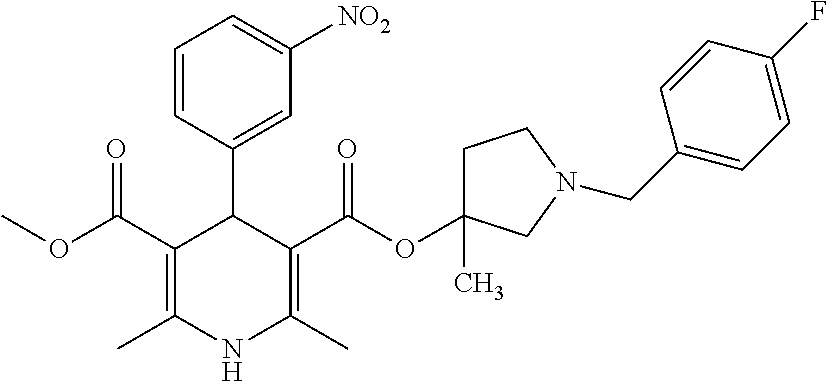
C1=CC(C2C(C(OC)=O)=C(C)NC(C)=C2C(=O)OC2(C)CCN(CC3=CC=C(F)C=C3)C2)=CC([NO2])=C1
